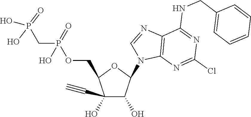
C1(O)(C#C)C(O)C(N2C3=C(N=C2)C(NCC2=CC=CC=C2)=NC(Cl)=N3)OC1COP(CP(O)(=O)O)(=O)O
